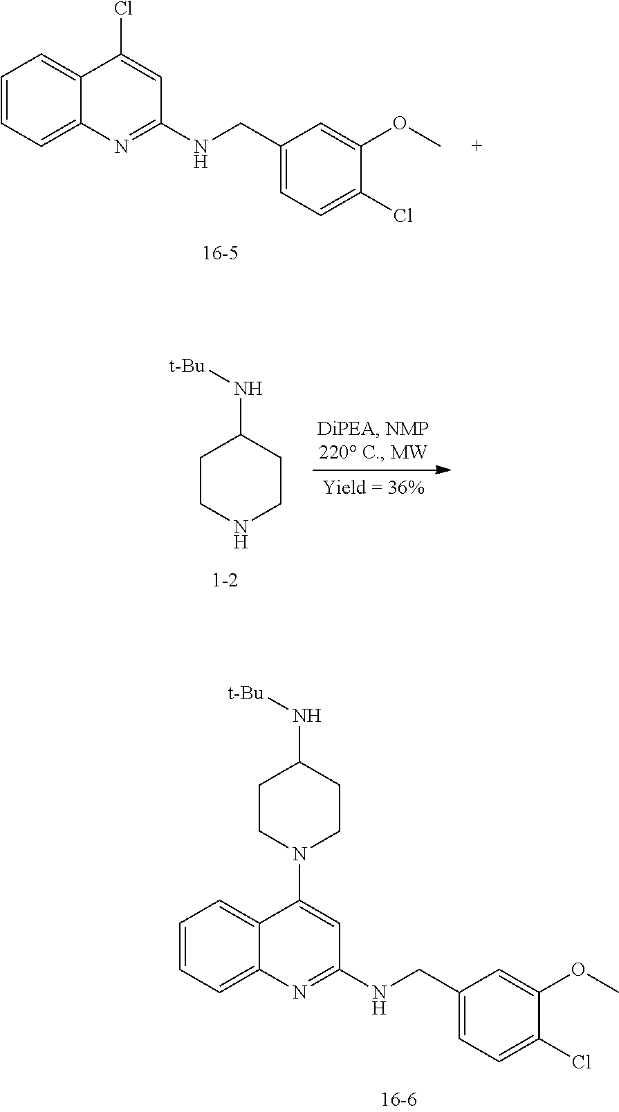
C1CN(C2=CC(NCC3=CC=C(Cl)C(OC)=C3)=NC3=CC=CC=C32)CCC1N[t-Bu].C1=CC=C2C(=C1)C(Cl)=CC(NCC1=CC=C(Cl)C(OC)=C1)=N2.C1CNCCC1N[t-Bu]
